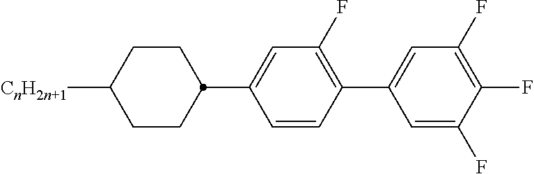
C1=C(F)C(F)=C(F)C=C1C1=C(F)C=C(C2CCC([CnH2n+1])CC2)C=C1
